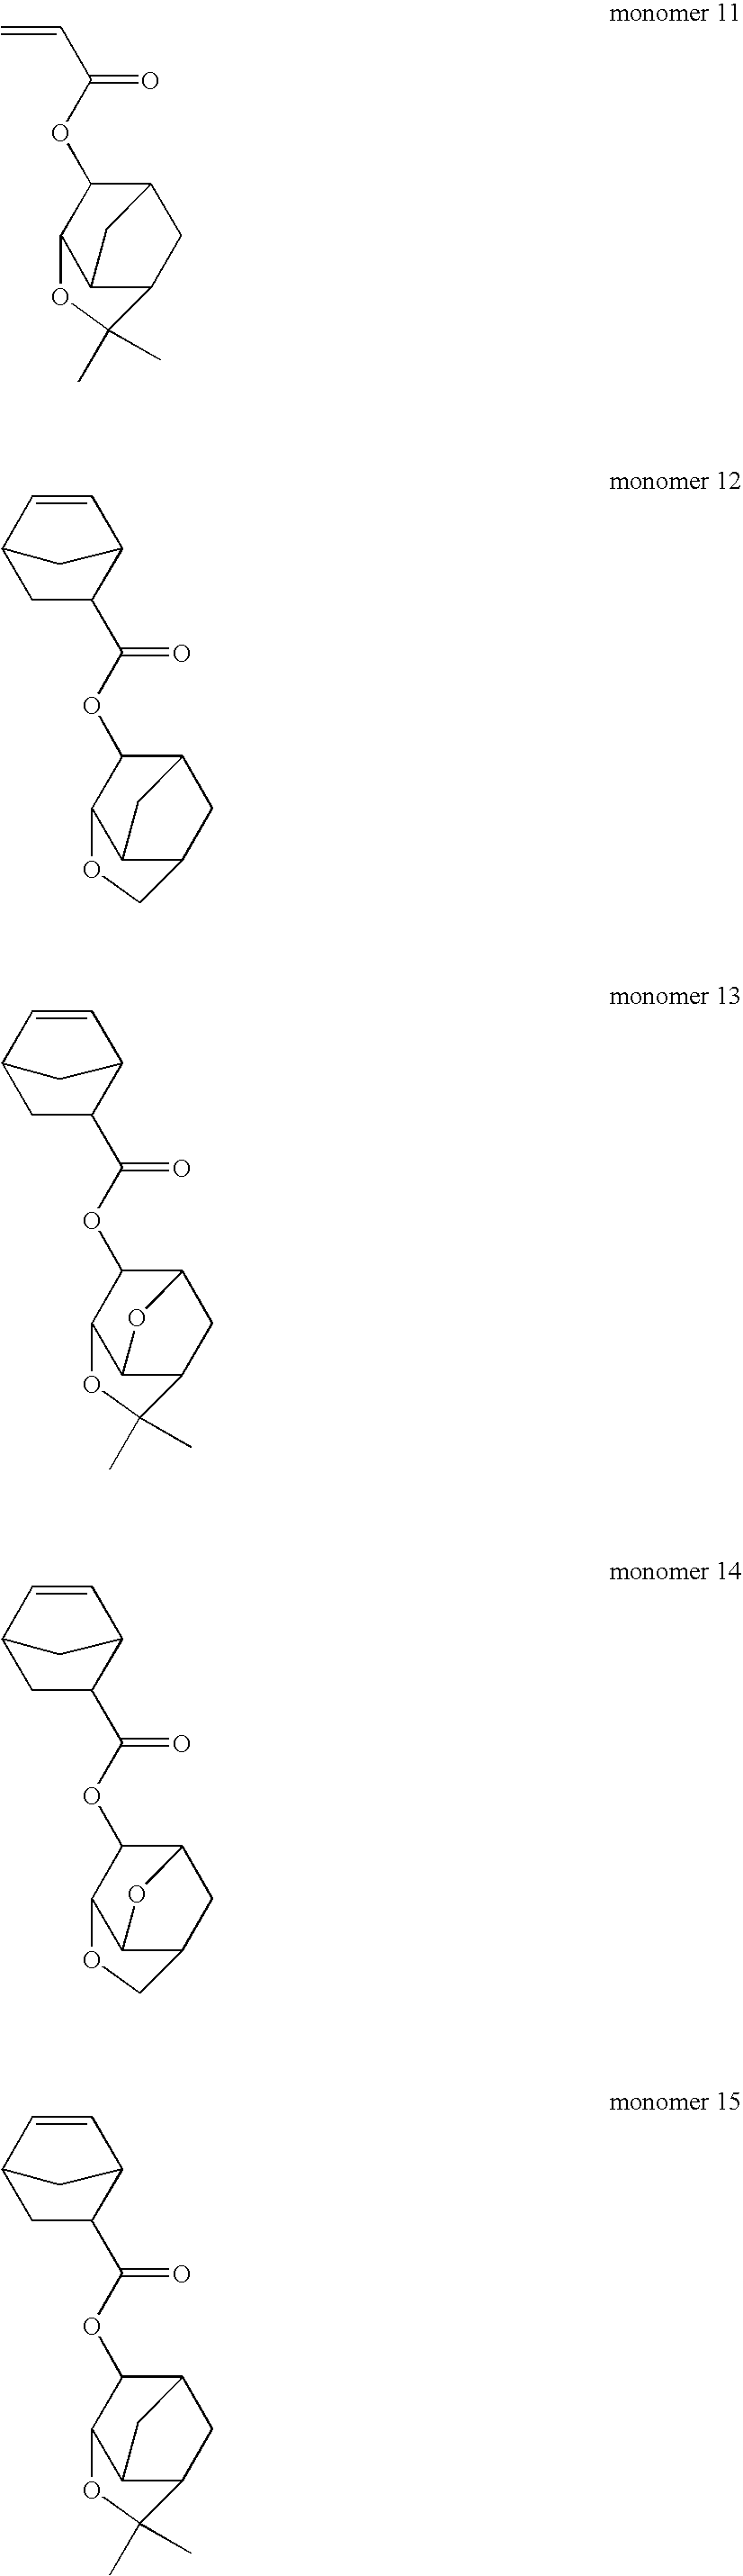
C12C(OC(C=C)=O)C3C(C(C1)C(C)(C)O3)C2.C12C(OC(C3C4C=CC(C3)C4)=O)C3C(C(C1)CO3)C2.C12C(OC(C3C4C=CC(C3)C4)=O)C3C(C(C1)C(C)(C)O3)O2.C12C(OC(C3C4C=CC(C3)C4)=O)C3C(C(C1)CO3)O2.C12C(OC(C3C4C=CC(C3)C4)=O)C3C(C(C1)C(C)(C)O3)C2
